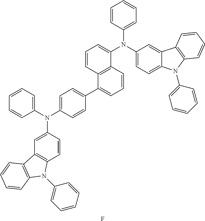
C1=CC=C(N(C2=CC3=C(C=C2)N(C2=CC=CC=C2)C2=C3C=CC=C2)C2=CC=C(C3=CC=CC4=C3C=CC=C4N(C3=CC=C4C(=C3)C3=C(N4C4=CC=CC=C4)C=CC=C3)C3=CC=CC=C3)C=C2)C=C1.F
